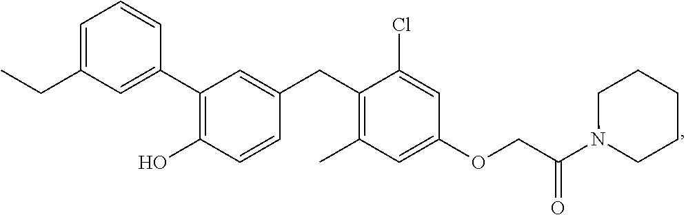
C1(C2=C(O)C=CC(CC3=C(C)C=C(OCC(N4CCCCC4)=O)C=C3Cl)=C2)=CC(CC)=CC=C1
